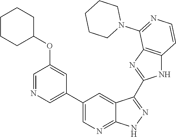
C1=NC=C(C2=CN=C3C(=C2)C(C2=NC4=C(N2)C=CN=C4N2CCCCC2)=N[N H]3)C=C1OC1CCCCC1
